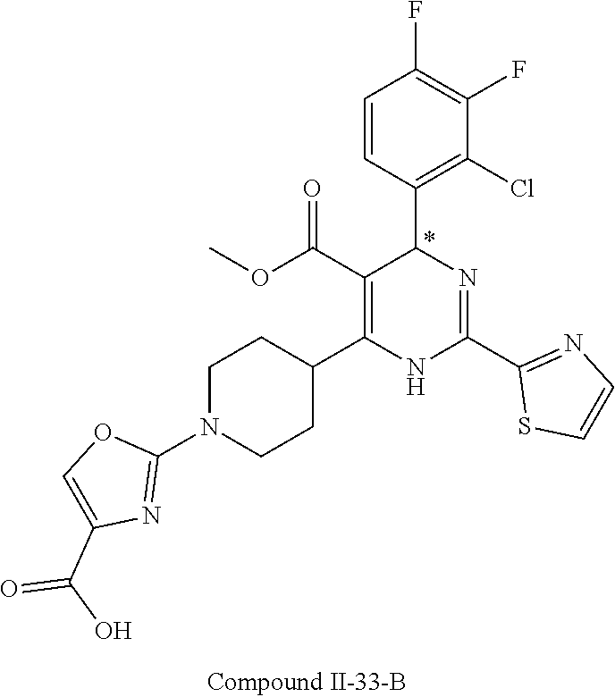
C1(F)=C(F)C=CC(C2N=C(C3=NC=CS3)NC(C3CCN(C4=NC(C(=O)O)=CO4)CC3)=C2C(OC)=O)=C1Cl
